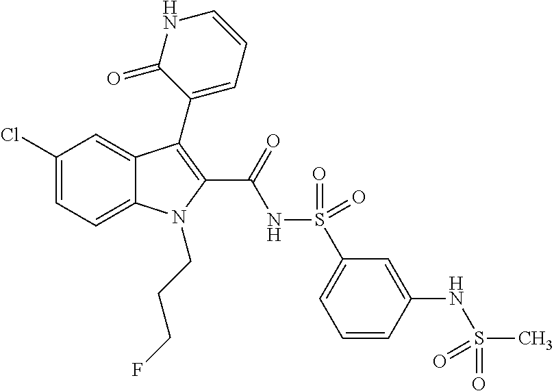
C1(Cl)=CC=C2C(=C1)C(C1=CC=CNC1=O)=C(C(=O)NS(=O)(=O)C1=CC=CC(NS(=O)(C)=O)=C1)N2CCCF
